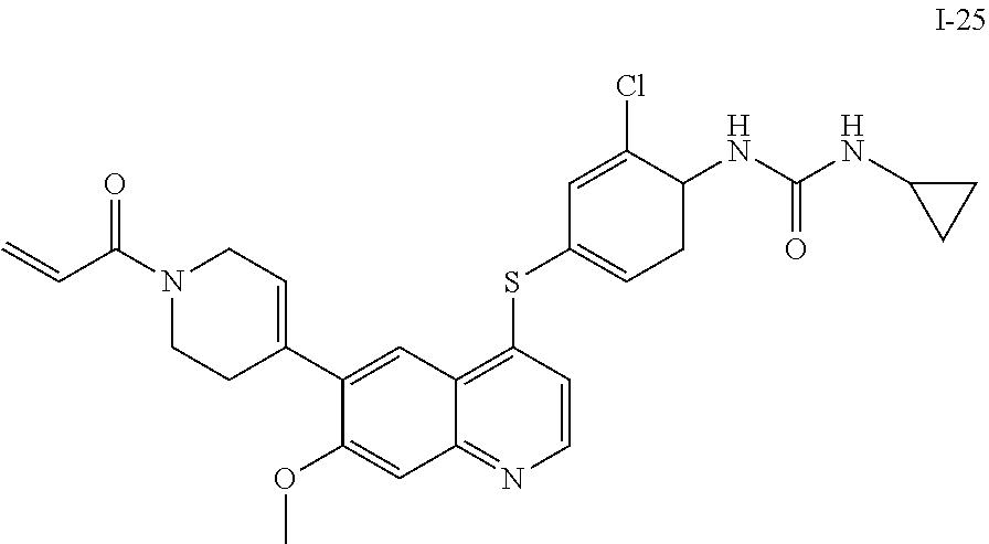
C1(C2=CCN(C(C=C)=O)CC2)=CC2=C(SC3=CCC(NC(NC4CC4)=O)C(Cl)=C3)C=CN=C2C=C1OC
